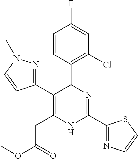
C1=CC(C2C(C3=NN(C)C=C3)=C(CC(OC)=O)NC(C3=NC=CS3)=N2)=C(Cl)C=C1F
